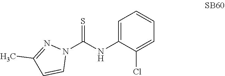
N1=C(C)C=CN1C(NC1=CC=CC=C1Cl)=S
